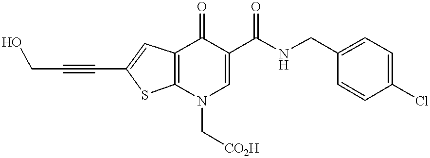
C12=C(N(C[CO2H])C=C(C(NCC3=CC=C(Cl)C=C3)=O)C1=O)SC(C#CCO)=C2
